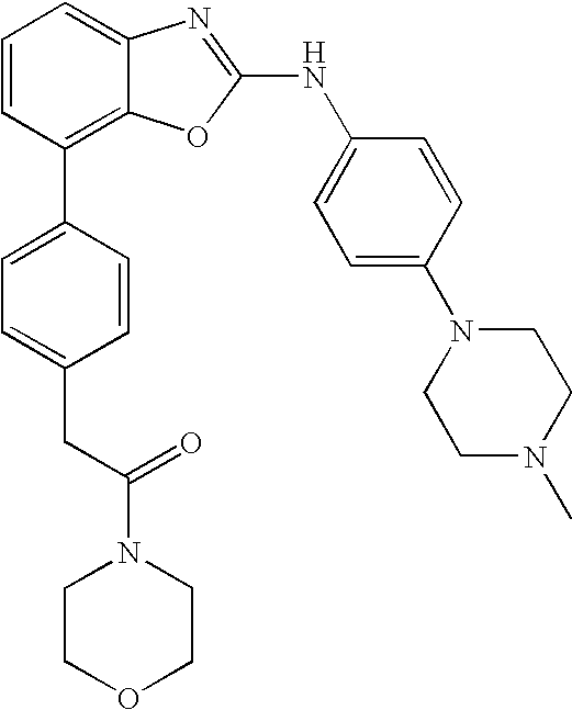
C1=CC(C2=CC=C(CC(=O)N3CCOCC3)C=C2)=C2C(=C1)N=C(NC1=CC=C(N3CCN(C)CC3)C=C1)O2
